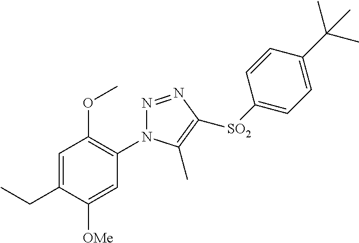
N1=NC([SO2]C2=CC=C(C(C)(C)C)C=C2)=C(C)N1C1=C(OC)C=C(CC)C([OMe])=C1
